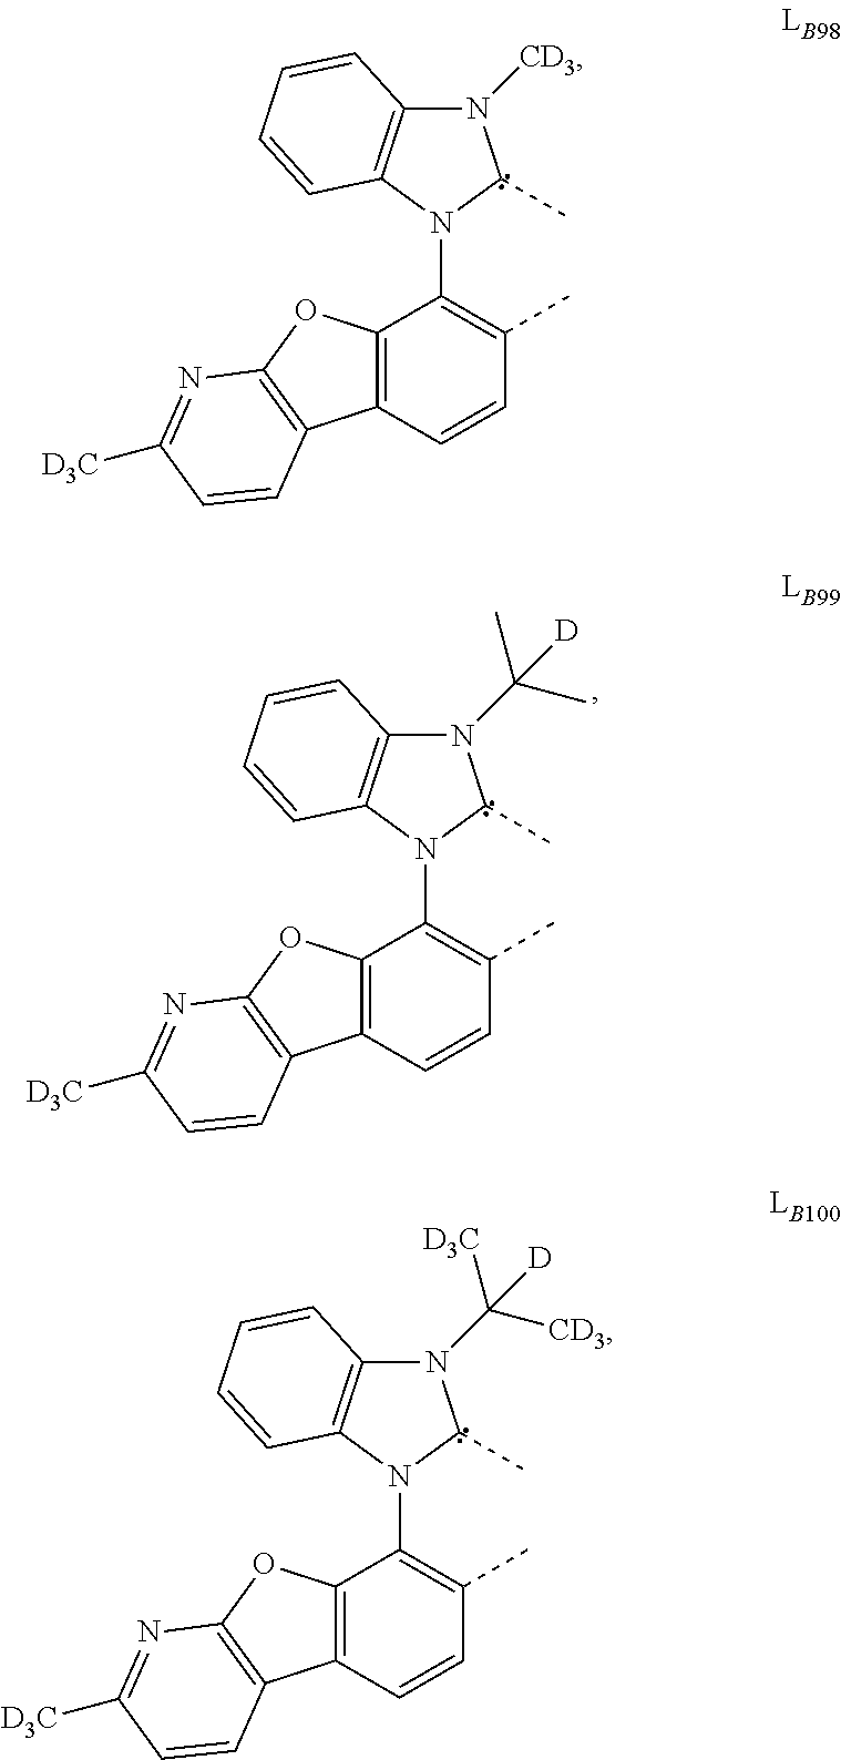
N1([CD3])C2=C(N(C3=C(C)C=CC4=C3OC3=C4C=CC([D3C])=N3)C1C)C=CC=C2.N1(C(C)(C)[D])C2=C(N(C3=C(C)C=CC4=C3OC3=C4C=CC([D3C])=N3)C1C)C=CC=C2.N1(C([CD3])([D3C])[D])C2=C(N(C3=C(C)C=CC4=C3OC3=C4C=CC([D3C])=N3)C1C)C=CC=C2
